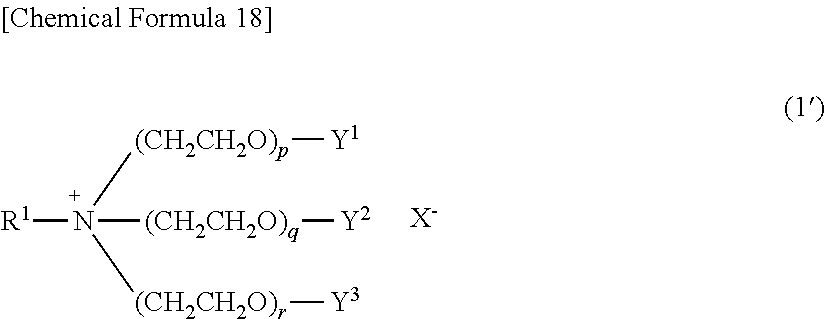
[R1]N([(CH2CH2O)p][Y1])([(CH2CH2O)r][Y3])[(CH2CH2O)q][Y2].[X-]
